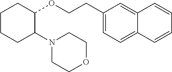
C1CCC(N2CCOCC2)C(OCCC2=CC=C3C(=C2)C=CC=C3)C1
